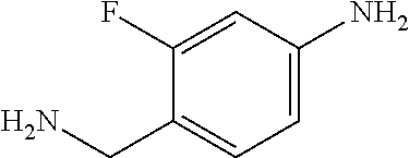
C1=C(N)C=C(F)C(CN)=C1
